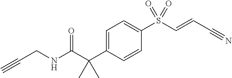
C1=C(C(C(NCC#C)=O)(C)C)C=CC(S(C=CC#N)(=O)=O)=C1
